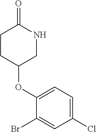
C1CC(OC2=CC=C(Cl)C=C2Br)CNC1=O
